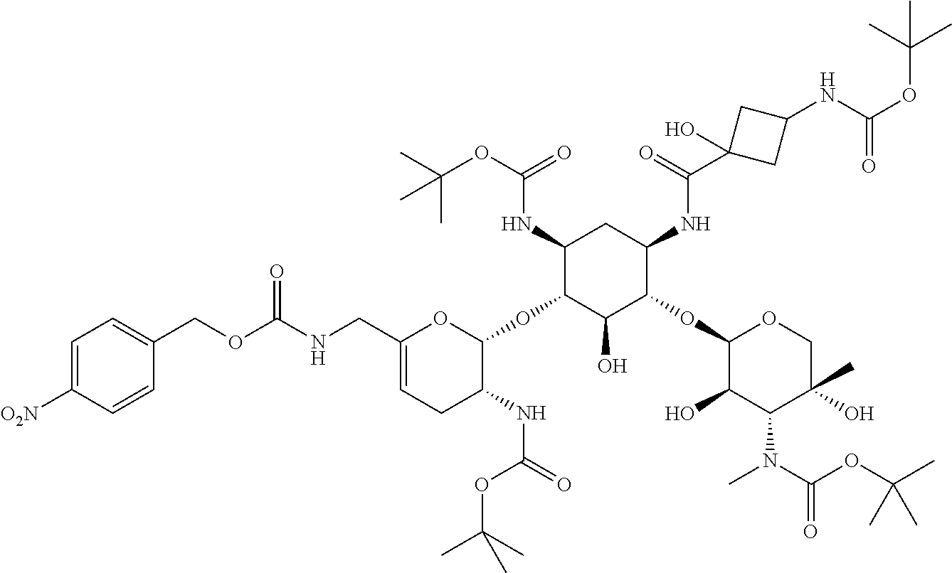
C1(CNC(OCC2=CC=C([O2N])C=C2)=O)=CCC(NC(=O)OC(C)(C)C)C(OC2C(O)C(OC3C(O)C(N(C)C(OC(C)(C)C)=O)C(O)(C)CO3)C(NC(C3(O)CC(NC(OC(C)(C)C)=O)C3)=O)CC2NC(OC(C)(C)C)=O)O1
